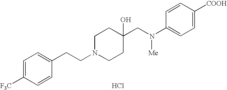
C1=C([F3C])C=CC(CCN2CCC(CN(C3=CC=C([COOH])C=C3)[Me])(O)CC2)=C1.Cl
